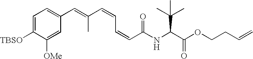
N(C(C(OCCC=C)=O)C(C)(C)C)C(C=CC=CC(=CC1=CC=C([TBSO])C([OMe])=C1)C)=O
